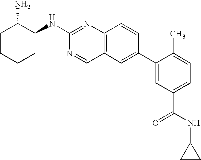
N(C1=NC2=C(C=N1)C=C(C1=CC(C(NC3CC3)=O)=CC=C1C)C=C2)C1C(N)CCCC1
